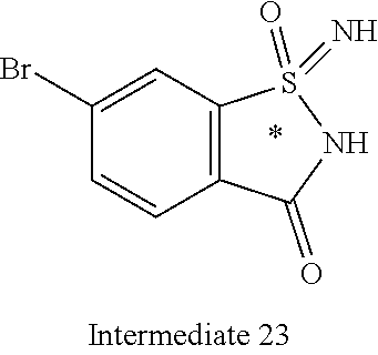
BrC1=CC2=C(C=C1)C(=O)NS2(=O)=N
